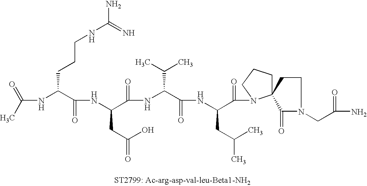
N(C(C)=O)C(C(NC(C(=O)NC(C(=O)NC(C(=O)N1C2(CCC1)C(=O)N(CC(N)=O)CC2)CC(C)C)C(C)C)CC(=O)O)=O)CCCNC(=N)N
